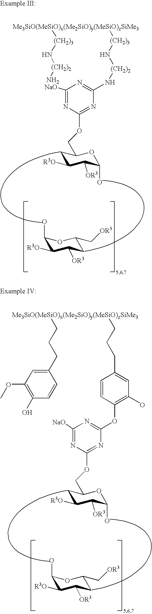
C1(O)C([R3O])C([OR3])CC(C[OR3])O1.C1C([R3O])C([OR3])C(O)OC1COC1=NC(OC2=C(O)C=C(CCC[Me3SiO(MeSiO)x(Me2SiO)y(MeSiO)zSiMe3]CCCC3=CC(OC)=C(O)C=C3)C=C2)=NC([NaO])=N1.C1(O)C([R3O])C([OR3])CC(C[OR3])O1.C1C([R3O])C([OR3])C(O)OC1COC1=NC(N[(CH2)2]N[(CH2)3][Me3SiO(MeSiO)x(Me2SiO)y(MeSiO)zSiMe3][(CH2)3]N[(CH2)2]N)=NC([NaO])=N1
